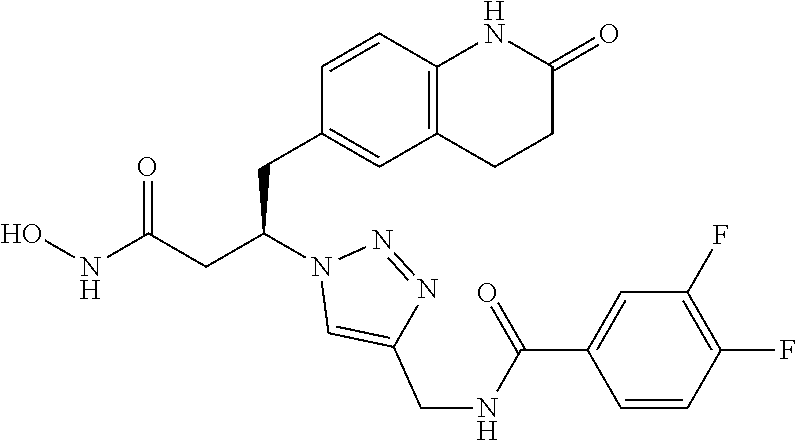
N1=NN(C(CC2=CC3=C(C=C2)NC(=O)CC3)CC(NO)=O)C=C1CNC(C1=CC(F)=C(F)C=C1)=O
